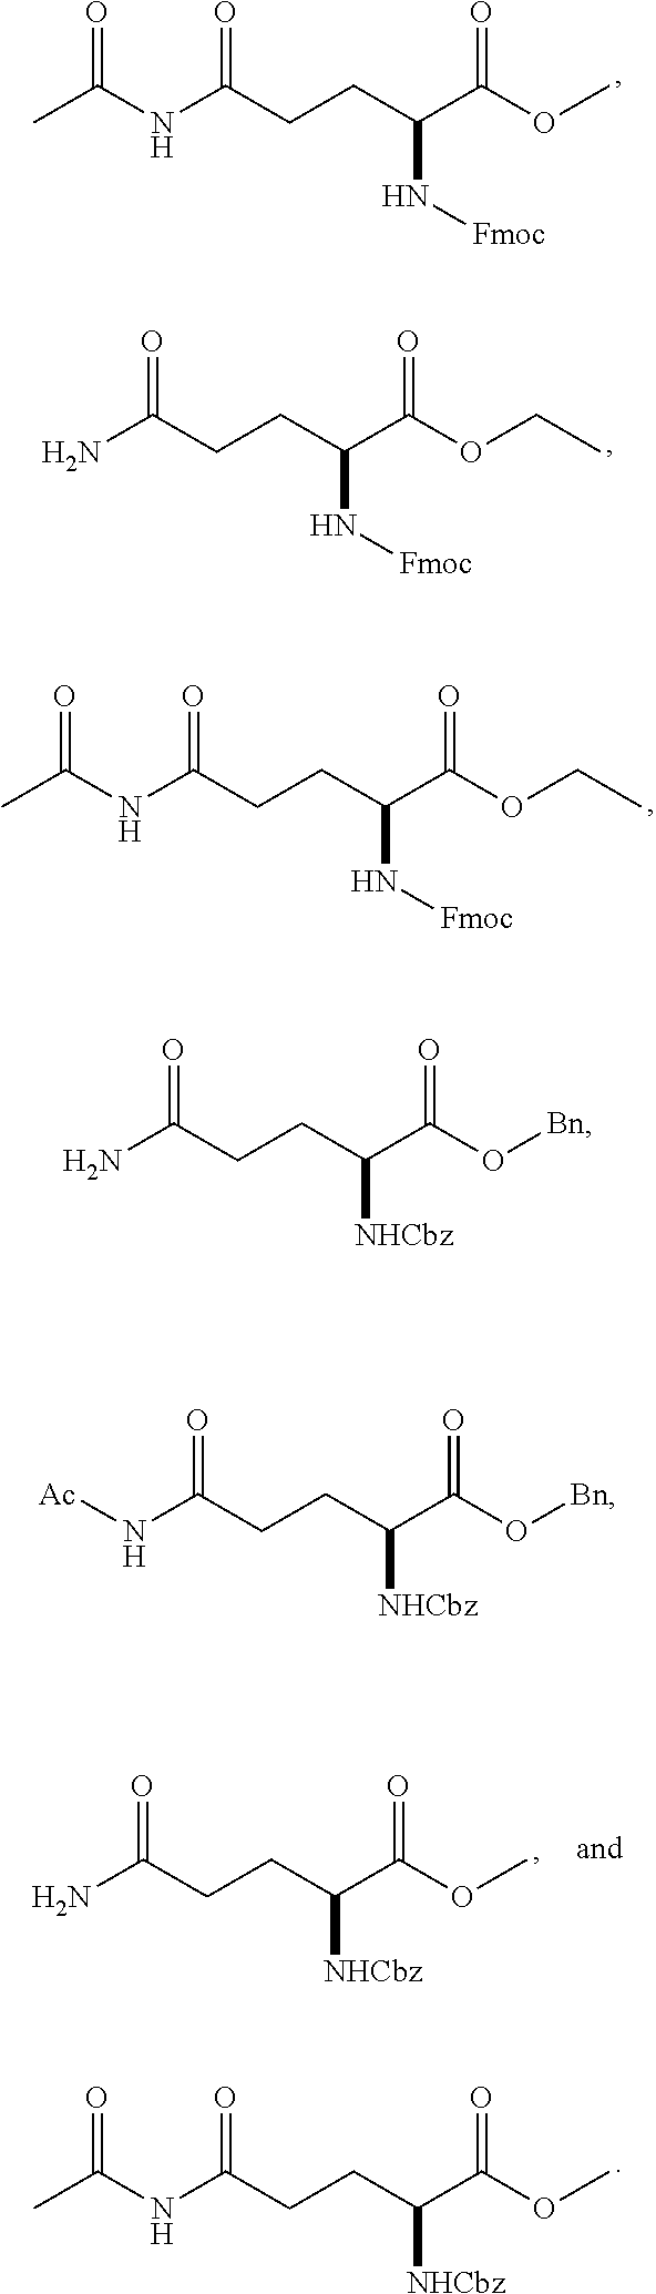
CC(NC(CCC(C(OC)=O)N[Fmoc])=O)=O.NC(CCC(C(OCC)=O)N[Fmoc])=O.CC(NC(CCC(C(OCC)=O)N[Fmoc])=O)=O.NC(CCC(C(O[Bn])=O)[NHCbz])=O.N(C(CCC(C(O[Bn])=O)[NHCbz])=O)[Ac].CC(NC(CCC(C(OC)=O)[NHCbz])=O)=O.NC(CCC(C(OC)=O)[NHCbz])=O
